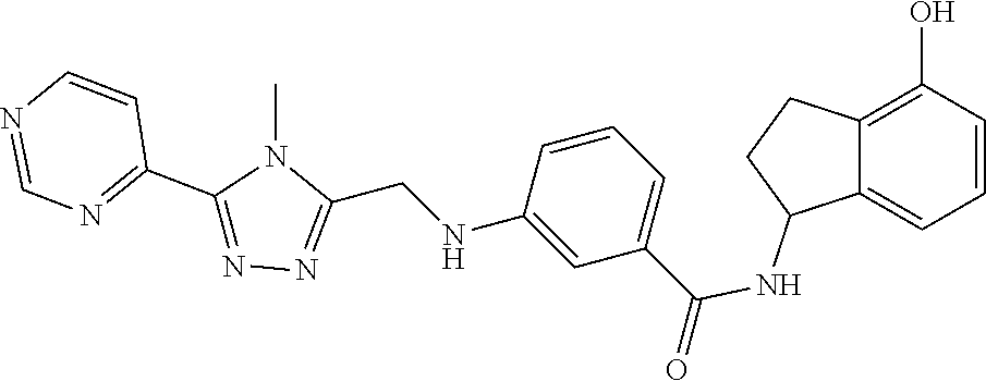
CN1C(CNC2=CC(C(NC3CCC4=C(O)C=CC=C34)=O)=CC=C2)=NN=C1C1=NC=NC=C1
